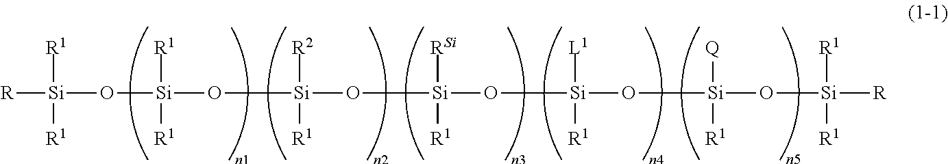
[R][Si](O[Si](O[Si](O[Si](O[Si](O[Si](O[Si]([R])([R1])[R1])([Q])[R1])([L1])[R1])([R1])[RSi])([R2])[R1])([R1])[R1])([R1])[R1]
